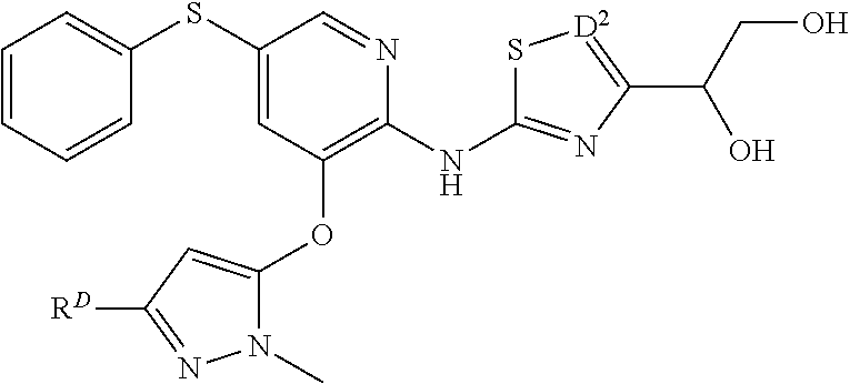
S(C1=CC(OC2=CC([RD])=NN2C)=C(NC2=NC(C(CO)O)=[D2]S2)N=C1)C1=CC=CC=C1
